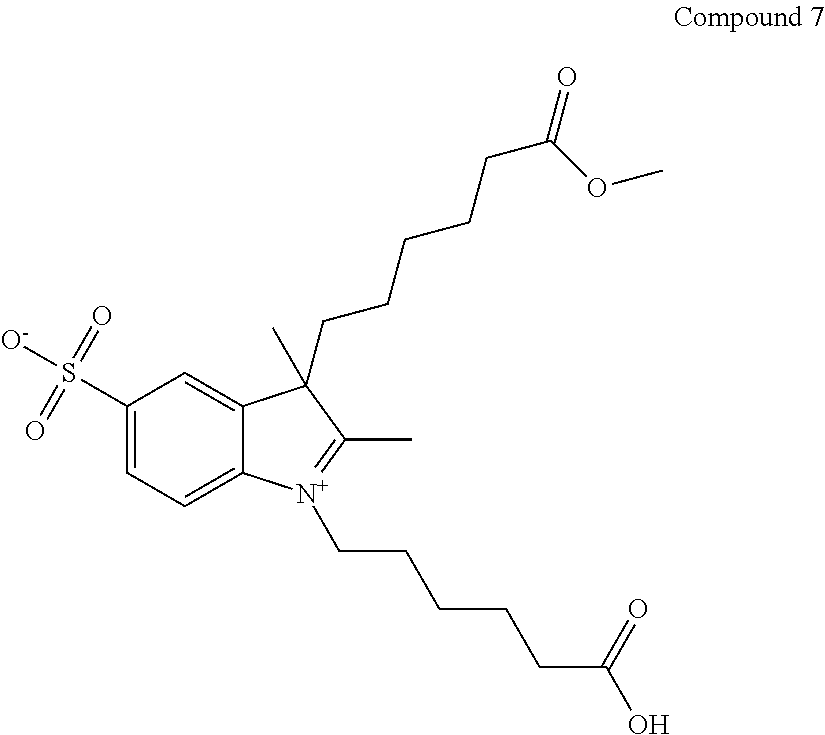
C1(S([O-])(=O)=O)=CC=C2C(=C1)C(CCCCCC(=O)OC)(C)C(C)=[N+]2CCCCCC(O)=O
